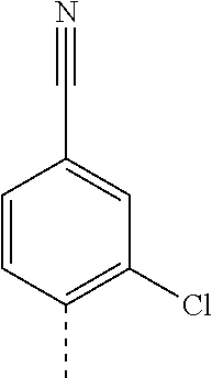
C1=CC(C)=C(Cl)C=C1C#N
